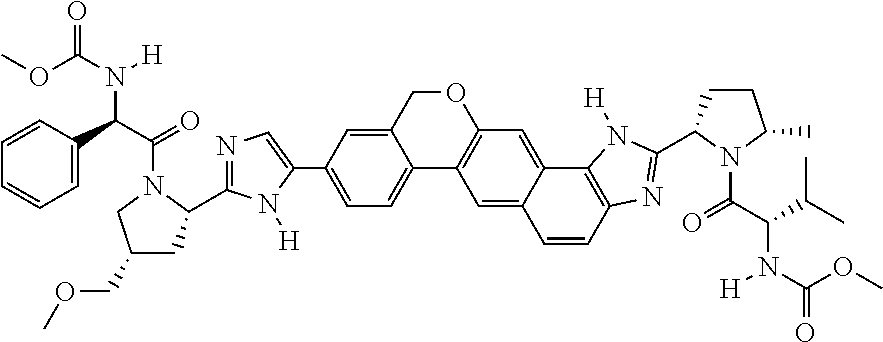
C1=C(C(C(=O)N2CC(COC)CC2C2=NC=C(C3=CC=C4C(=C3)COC3=C4C=C4C(=C3)C3=C(C=C4)N=C(C4CCC(C)N4C(C(C(C)C)N(C(OC)=O)[H])=O)N3[H])N2[H])N(C(OC)=O)[H])C=CC=C1
